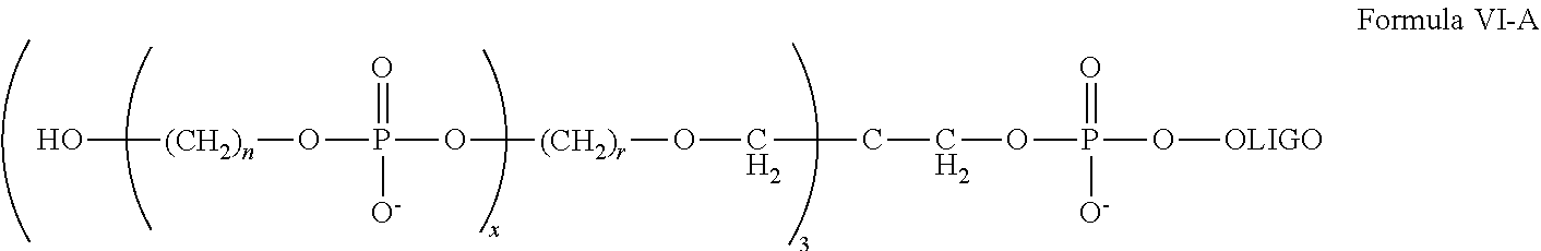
O[(CH2)n]OP(=O)(O[(CH2)r]OCCCOP(=O)(O[OLIGO])[O-])[O-]
